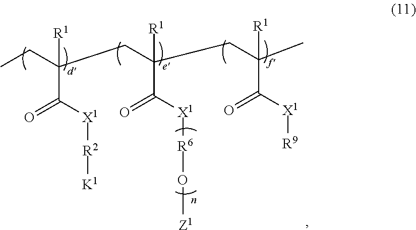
CCC(C([X1][R2][K1])=O)([R1])CC(CC(C)(C(=O)[X1][R9])[R1])(C(=O)[X1][R6]O[Z1])[R1]
